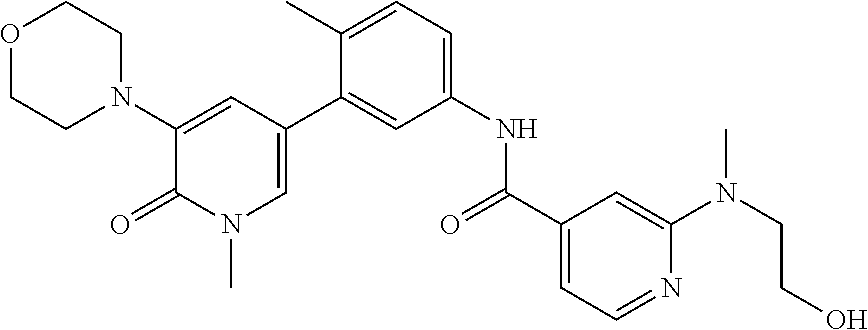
O1CCN(C2=CC(C3=CC(NC(C4=CC=NC(N(CCO)C)=C4)=O)=CC=C3C)=CN(C)C2=O)CC1
